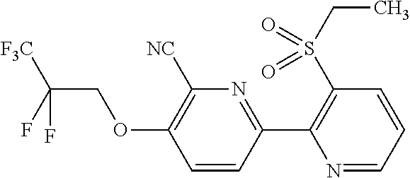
C1=CC(C2=C(S(CC)(=O)=O)C=CC=N2)=NC([NC])=C1OCC(F)([F3C])F
